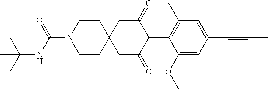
C1CN(C(=O)NC(C)(C)C)CCC12CC(=O)C(C1=C(C)C=C(C#CC)C=C1OC)C(=O)C2
